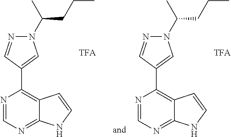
N1(C(C)CCC)N=CC(C2=C3C(=NC=N2)NC=C3)=C1.N1(C(C)CCC)N=CC(C2=C3C(=NC=N2)NC=C3)=C1
